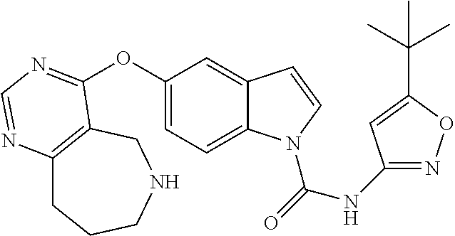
O(C1=CC=C2C(=C1)C=CN2C(=O)NC1=NOC(C(C)(C)C)=C1)C1=NC=NC2=C1CNCCC2
